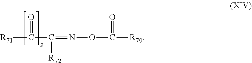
[R71]C(C([R72])=NOC([R70])=O)=O
